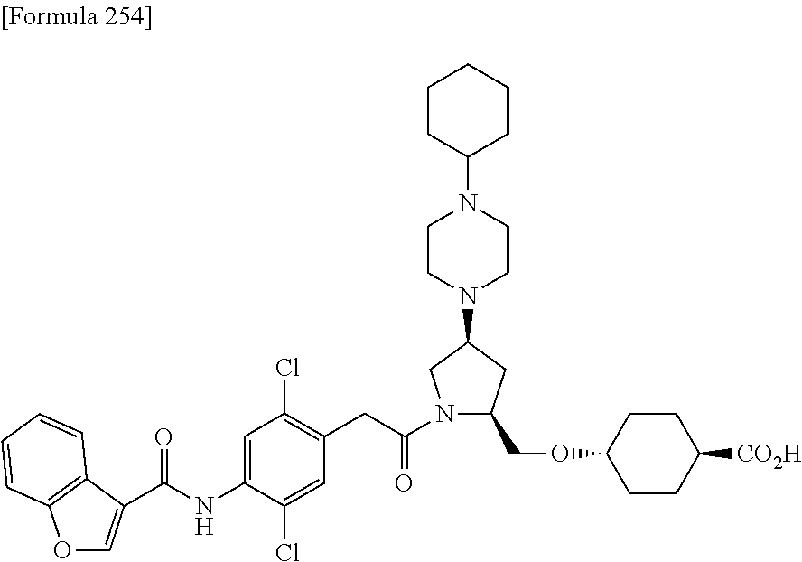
C(NC1=CC(Cl)=C(CC(=O)N2C(COC3CCC([CO2H])CC3)CC(N3CCN(C4CCCCC4)CC3)C2)C=C1Cl)(=O)C1=COC2=C1C=CC=C2
